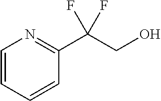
OCC(C1=NC=CC=C1)(F)F
